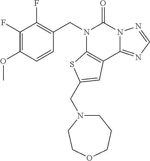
C1(F)=C(CN2C3=C(C4=NC=NN4C2=O)C=C(CN2CCCOCC2)S3)C=CC(OC)=C1F
